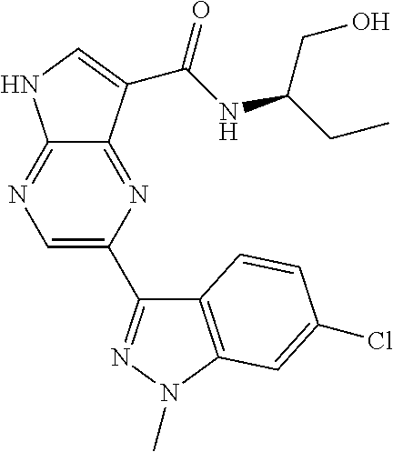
C12=NC=C(C3=NN(C)C4=C3C=CC(Cl)=C4)N=C1C(C(NC(CC)CO)=O)=CN2
